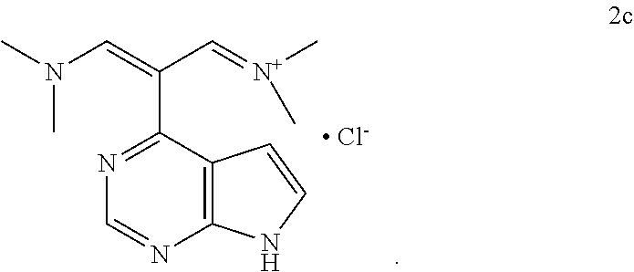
C12=C(C(C(C=[N+](C)C)=CN(C)C)=NC=N1)C=CN2.[ Cl-]
